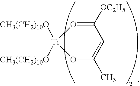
C1([OC2H5])=O[Ti]([CH3(CH2)10O])([CH3(CH2)10O])OC(C)=C1
